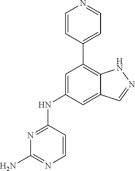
N1=C(NC2=CC(C3=CC=NC=C3)=C3C(=C2)C=NN3)C=CN=C1N
